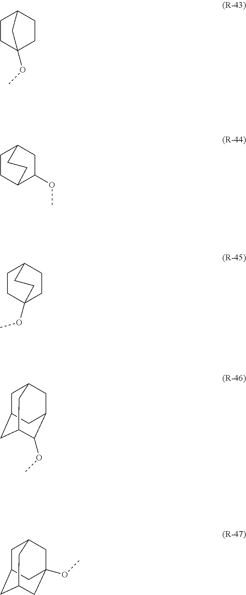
C1C2(OC)CCC(C1)C2.C1CC2C(OC)CC1CC2.C1CC2(OC)CCC1CC2.C1C2CC3C(OC)C(CC1C3)C2.C1C2CC3CC(OC)(CC1C3)C2
